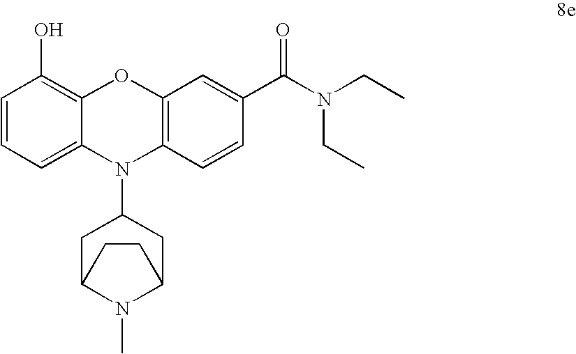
C1=CC=C2C(=C1O)OC1=C(N2C2CC3N(C)C(C2)CC3)C=CC(C(N(CC)CC)=O)=C1
